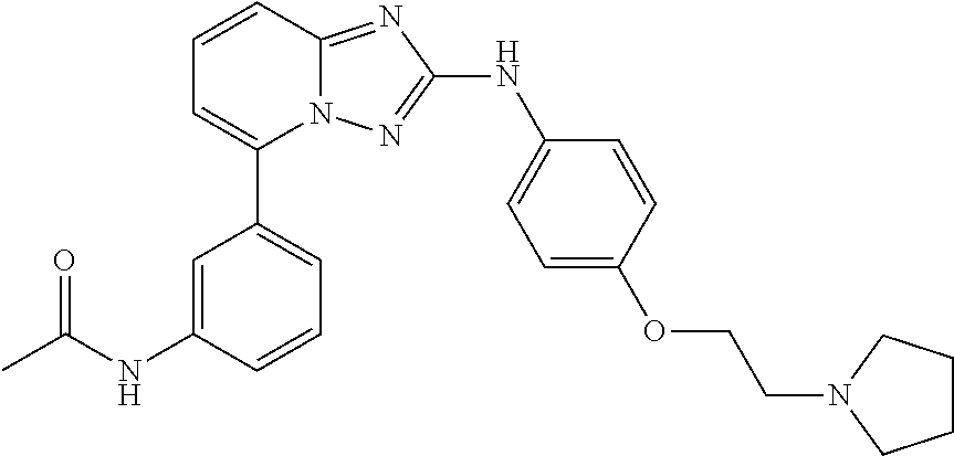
C1=CC2=NC(NC3=CC=C(OCCN4CCCC4)C=C3)=NN2C(C2=CC=CC(NC(C)=O)=C2)=C1
